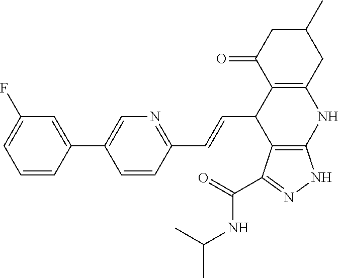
C1(C2=CC(F)=CC=C2)=CN=C(C=CC2C3=C(NC4=C2C(C(=O)NC(C)C)=NN4)CC(C)CC3=O)C=C1
